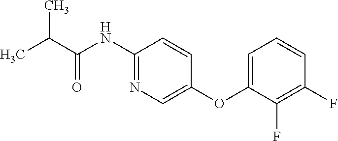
C1(NC(C(C)C)=O)=NC=C(OC2=CC=CC(F)=C2F)C=C1
